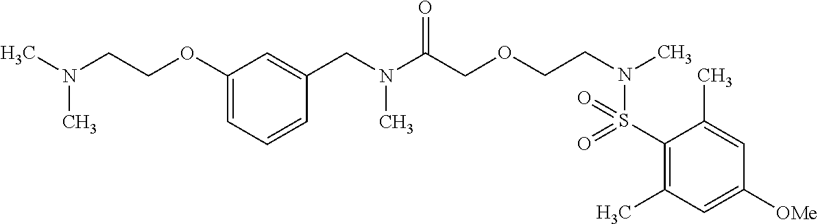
C1(OCCN(C)C)=CC=CC(CN(C(COCCN(C)S(C2=C(C)C=C([OMe])C=C2C)(=O)=O)=O)C)=C1
